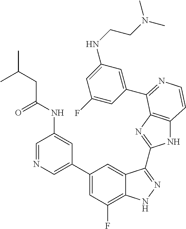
C1=C(C2=CC(F)=C3C(=C2)C(C2=NC4=C(N2)C=CN=C4C2=CC(NCCN(C)C)=CC(F)=C2)=NN3)C=C(NC(=O)CC(C)C)C=N1
